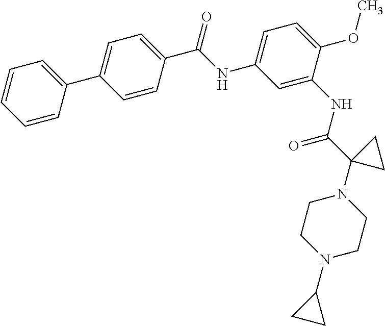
C1=C(C2=CC=C(C(NC3=CC=C(OC)C(NC(C4(N5CCN(C6CC6)CC5)CC4)=O)=C3)=O)C=C2)C=CC=C1
